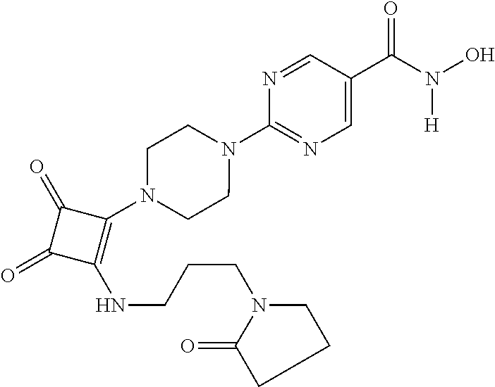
C1(C(=O)N(O)[H])=CN=C(N2CCN(C3=C(NCCCN4C(=O)CCC4)C(=O)C3=O)CC2)N=C1
